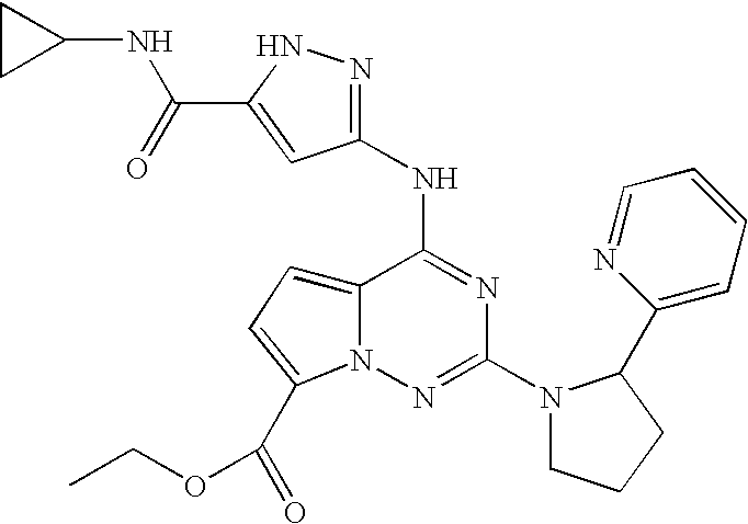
C12=CC=C(C(=O)OCC)N1N=C(N1CCCC1C1=CC=CC=N1)N=C2NC1=NNC(C(NC2CC2)=O)=C1
